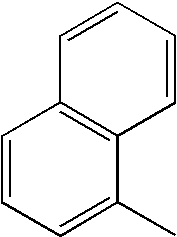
C1=CC=C(C)C2=C1C=CC=C2
